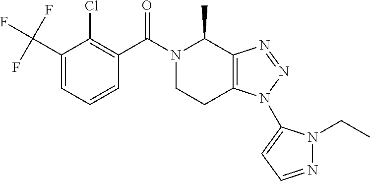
C(C1=CC=CC(C(N2C(C)C3=C(CC2)N(C2=CC=NN2CC)N=N3)=O)=C1Cl)(F)(F)F
